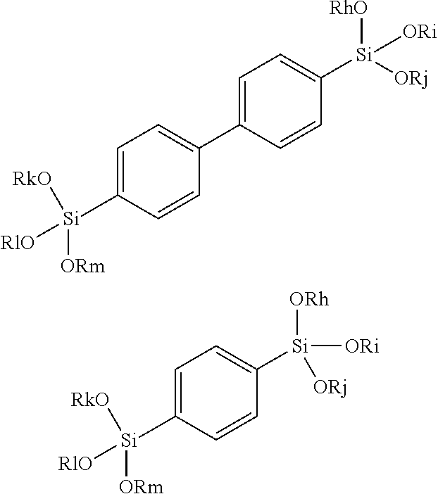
C1=C([Si]([RkO])([ORm])[RlO])C=CC(C2=CC=C([Si]([ORj])([RhO])[ORi])C=C2)=C1.C1=C([Si]([RkO])([ORm])[RlO])C=CC([Si]([ORj])([ORh])[ORi])=C1
